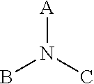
BN(C)[A]
